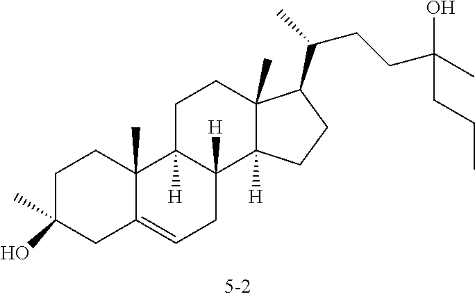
C1C(C)(O)CC2=CCC3([H])C([H])(C2(C)C1)CCC1(C)C3([H])CCC1C(CCC(C)(CCC)O)C
